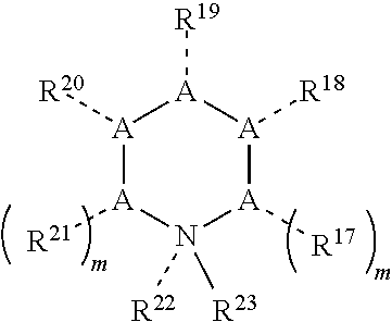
[A]1([R20])[A]([R21])N([R22])([R23])[A]([R17])[A]([R18])[A]1[R19]
